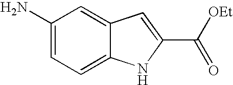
NC1=CC=C2C(=C1)C=C(C([OEt])=O)N2
